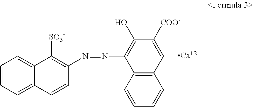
C1=CC=C2C(=C1)C([SO3-])=C(N=NC1=C(O)C([COO-])=CC3=C1C=CC=C3)C=C2.[Ca]
